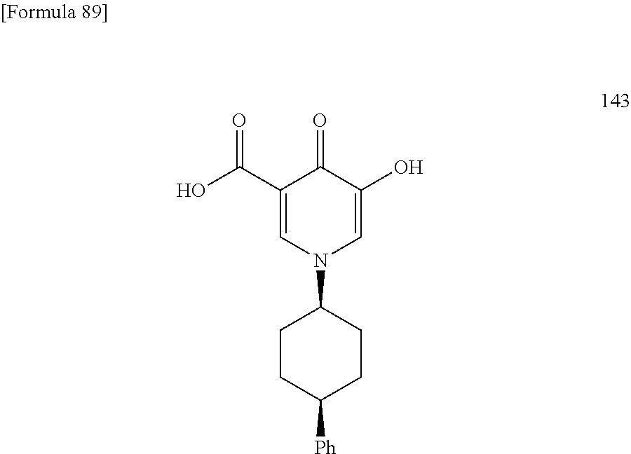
N1(C2CCC([Ph])CC2)C=C(O)C(=O)C(C(O)=O)=C1
